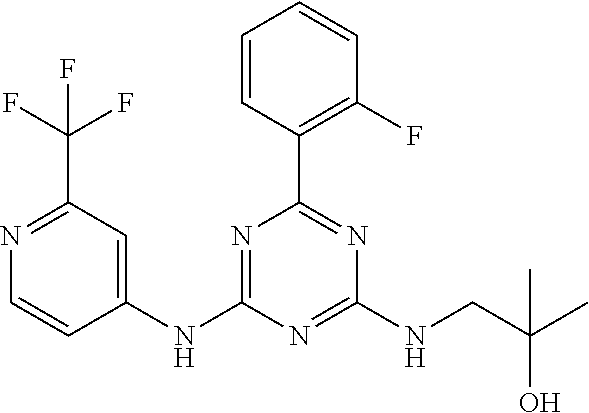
C1=CC(C2=NC(NCC(C)(C)O)=NC(NC3=CC(C(F)(F)F)=NC=C3)=N2)=C(F)C=C1
